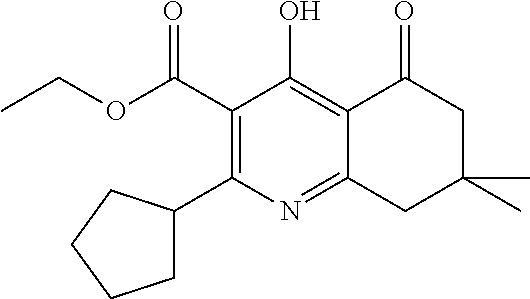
C1(C2CCCC2)=C(C(OCC)=O)C(O)=C2C(=N1)CC(C)(C)CC2=O
